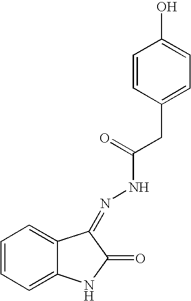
C1=CC=C2C(=C1)C(=NNC(CC1=CC=C(O)C=C1)=O)C(=O)N2
